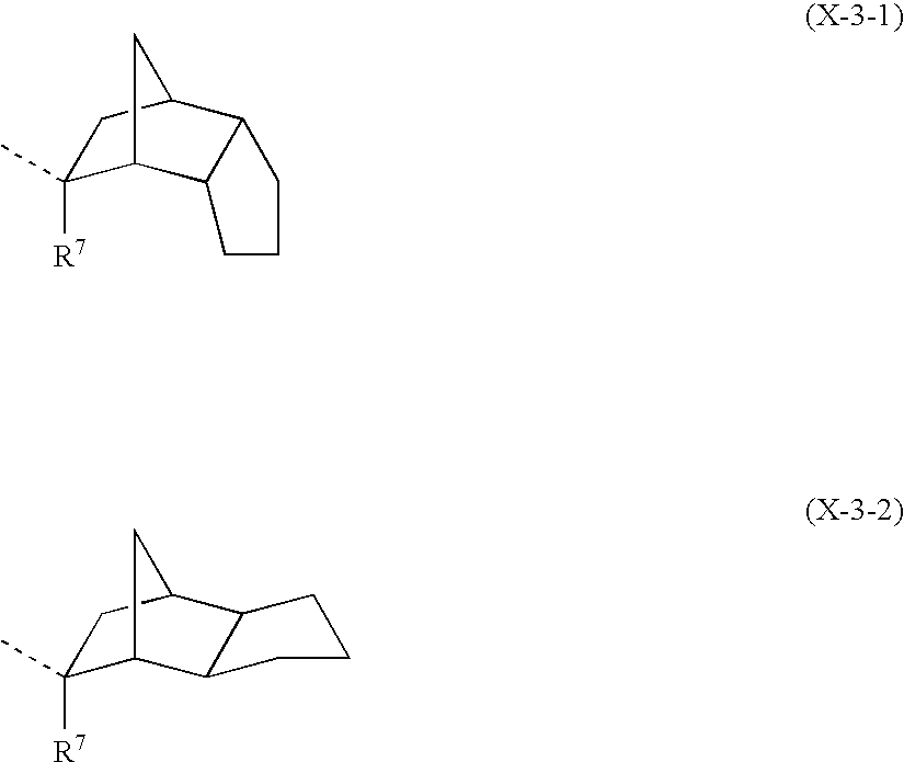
C1([R7])(C)C2C3C(C(C1)C2)CCC3.C1([R7])(C)C2C3C(C(C1)C2)CCC3
